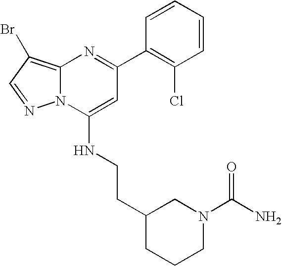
C1(C2=NC3=C(Br)C=NN3C(NCCC3CCCN(C(=O)N)C3)=C2)=C(Cl)C=CC=C1
